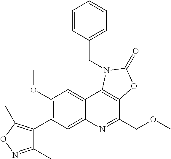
C1(C2=C(OC)C=C3C(=C2)N=C(COC)C2=C3N(CC3=CC=CC=C3)C(=O)O2)=C(C)ON=C1C
